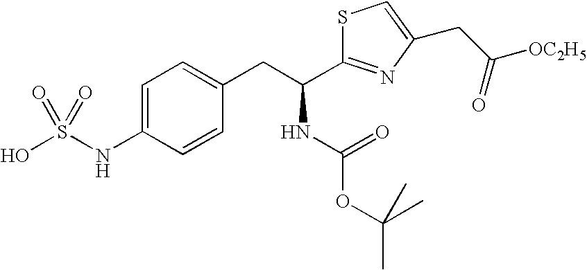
S1C(C(CC2=CC=C(NS(O)(=O)=O)C=C2)NC(OC(C)(C)C)=O)=NC(CC([OC2H5])=O)=C1
